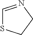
C1=NCCS1
